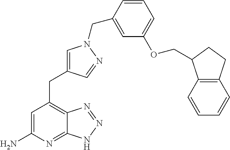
C1=C(N)N=C2C(=C1CC1=CN(CC3=CC(OCC4C5=C(C=CC=C5)CC4)=CC=C3)N=C1)N=NN2
